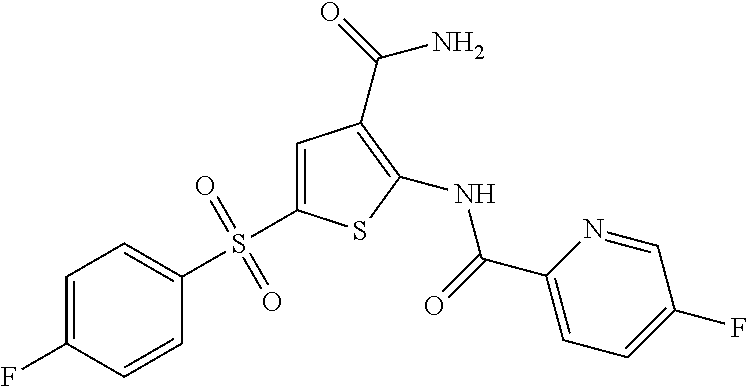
C1=C(S(C2=CC=C(F)C=C2)(=O)=O)SC(NC(C2=CC=C(F)C=N2)=O)=C1C(=O)N
